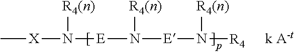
C[X]N([R4(n)])[E]N([R4(n)])[E]N([R4])[R4(n)]
